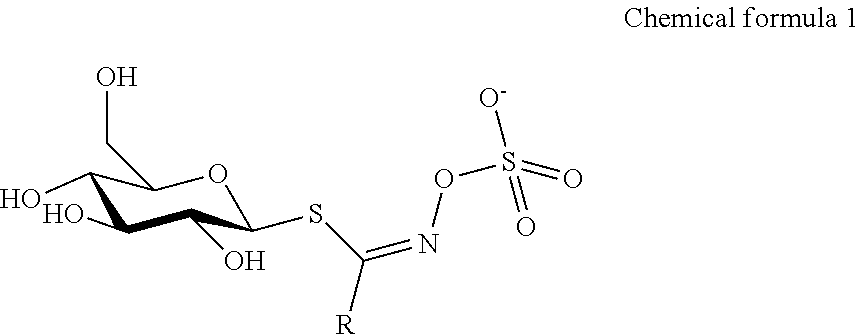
C1(O)C(CO)OC(SC(=NOS([O-])(=O)=O)[R])C(O)C1O
